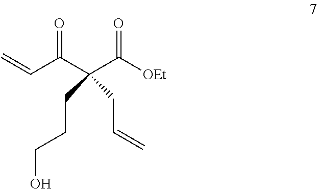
C(C(C(C([OEt])=O)(CCCO)CC=C)=O)=C
